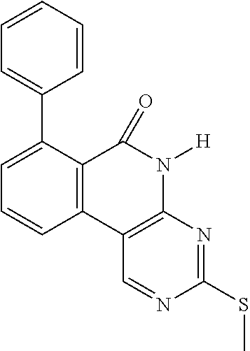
C12=C(C3=C(N([H])C1=O)N=C(SC)N=C3)C=CC=C2C1=CC=CC=C1
